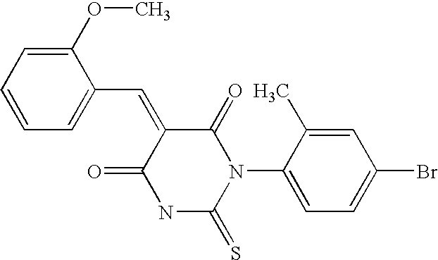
C1(C=C2C(=O)N(C3=CC=C(Br)C=C3C)C(=S)NC2=O)=CC=CC=C1OC
